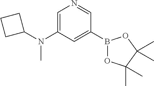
C1=C(N(C2CCC2)C)C=C(B2OC(C)(C)C(C)(C)O2)C=N1
